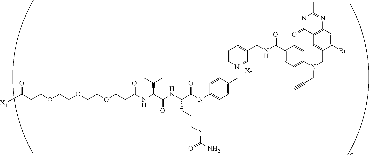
[X-].C(OCCOCCOCCC(NC(C(NC(C(NC1=CC=C(C[N+]2=CC(CNC(C3=CC=C(N(CC#C)CC4=CC5=C(C=C4Br)N=C(C)NC5=O)C=C3)=O)=CC=C2)C=C1)=O)CCCNC(N)=O)=O)C(C)C)=O)CC(=O)[X1]
